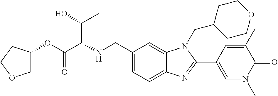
C1(CNC(C(OC2COCC2)=O)C(C)O)=CC=C2C(=C1)N(CC1CCOCC1)C(C1=CN(C)C(=O)C(C)=C1)=N2
